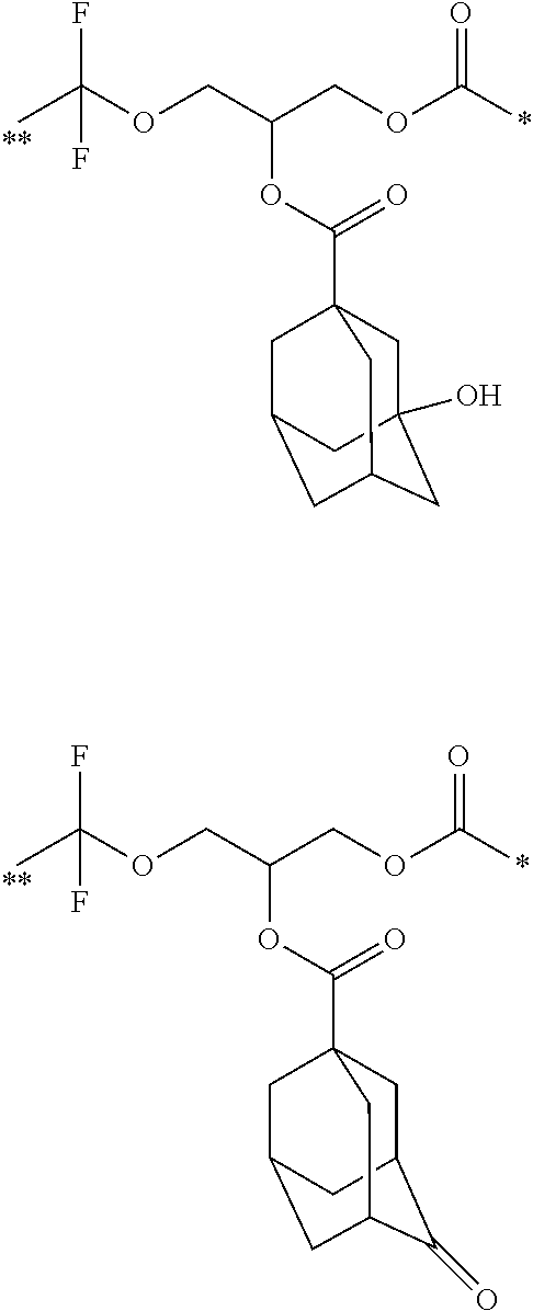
CC(OCC(COC(*)=O)OC(=O)C12CC3(O)CC(CC(C1)C3)C2)(F)F.CC(OCC(COC(*)=O)OC(=O)C12CC3C(=O)C(CC(C1)C3)C2)(F)F
